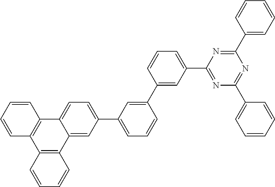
C12=CC(C3=CC=CC(C4=CC(C5=NC(C6=CC=CC=C6)=NC(C6=CC=CC=C6)=N5)=CC=C4)=C3)=CC=C1C1=C(C3=C2C=CC=C3)C=CC=C1
